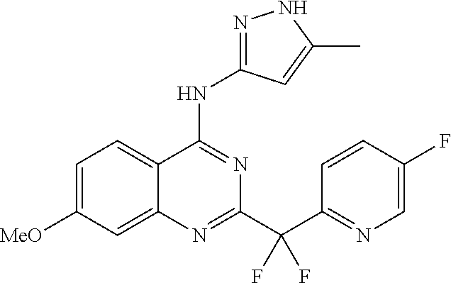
C1=C([MeO])C=C2C(=C1)C(NC1=NNC(C)=C1)=NC(C(C1=NC=C(F)C=C1)(F)F)=N2
